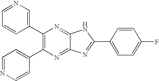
C1(C2=CN=CC=C2)=C(C2=CC=NC=C2)N=C2C(=N1)NC(C1=CC=C(F)C=C1)=N2
